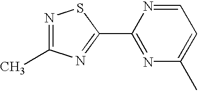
C1(C2=NC(C)=NS2)=NC(C)=CC=N1
